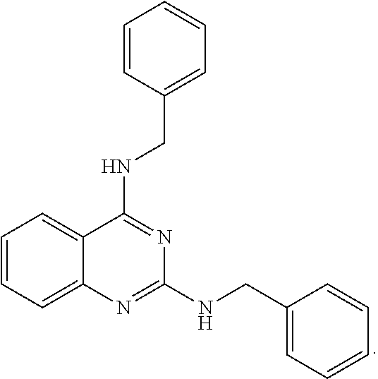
C1=CC(CNC2=NC(NCC3=CC=CC=C3)=NC3=CC=CC=C23)=CC=C1
